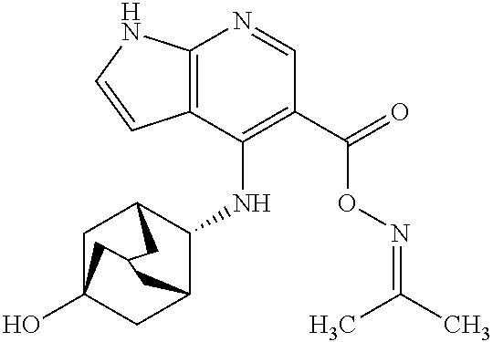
C12=C(C(NC3C4CC5(O)CC3CC(C5)C4)=C(C(=O)ON=C(C)C)C=N1)C=CN2
